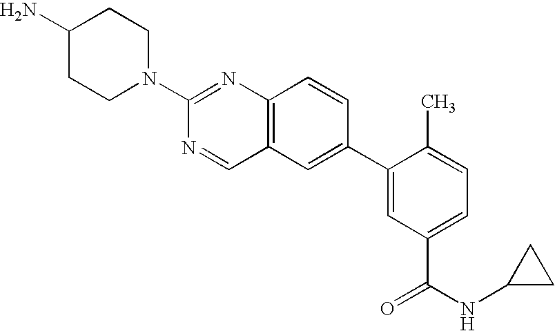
N1(C2=NC3=C(C=N2)C=C(C2=CC(C(NC4CC4)=O)=CC=C2C)C=C3)CCC(N)CC1
